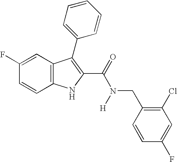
C1(F)=CC2=C(C=C1)NC(C(=O)N([H])CC1=C(Cl)C=C(F)C=C1)=C2C1=CC=CC=C1
